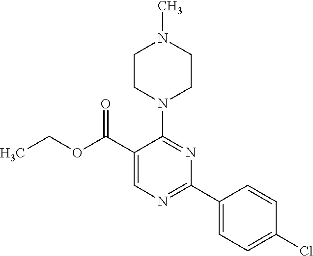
N1(C2=NC(C3=CC=C(Cl)C=C3)=NC=C2C(OCC)=O)CCN(C)CC1
